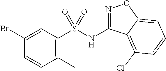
C1(Br)=CC(S(NC2=NOC3=CC=CC(Cl)=C23)(=O)=O)=C(C)C=C1
